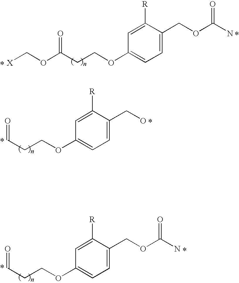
C1=C(COC(N)=O)C([R])=CC(OCCC(=O)OC[X])=C1.C1=C(CO)C([R])=CC(OCCC=O)=C1.C1=C(COC(N)=O)C([R])=CC(OCCC=O)=C1
